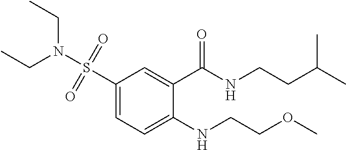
C1(S(N(CC)CC)(=O)=O)=CC=C(NCCOC)C(C(NCCC(C)C)=O)=C1
